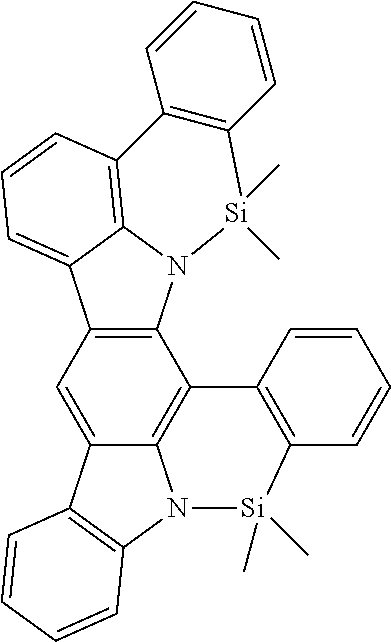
C12=CC3=C(C4=C1N(C1=C2C=CC=C1)[Si](C)(C)C1=C4C=CC=C1)N1C2=C(C=CC=C32)C2=C(C=CC=C2)[Si]1(C)C
